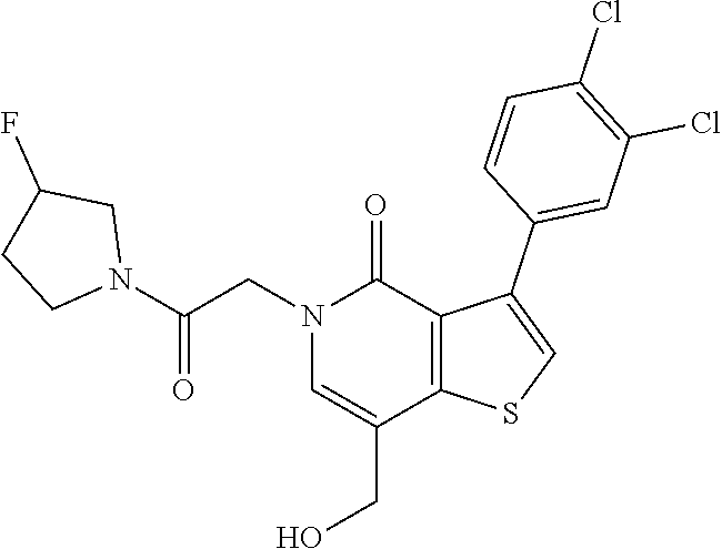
C1(Cl)=C(Cl)C=C(C2=CSC3=C2C(=O)N(CC(N2CCC(F)C2)=O)C=C3CO)C=C1
